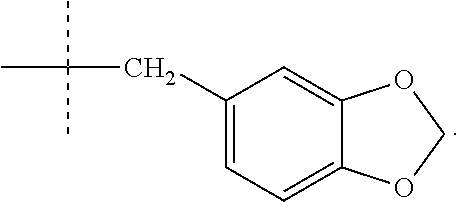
C1(CC(C)(C)C)=CC=C2C(=C1)OCO2
